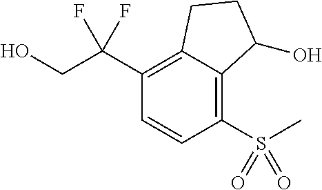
C(C1=C2C(=C(S(=O)(=O)C)C=C1)C(O)CC2)(CO)(F)F
